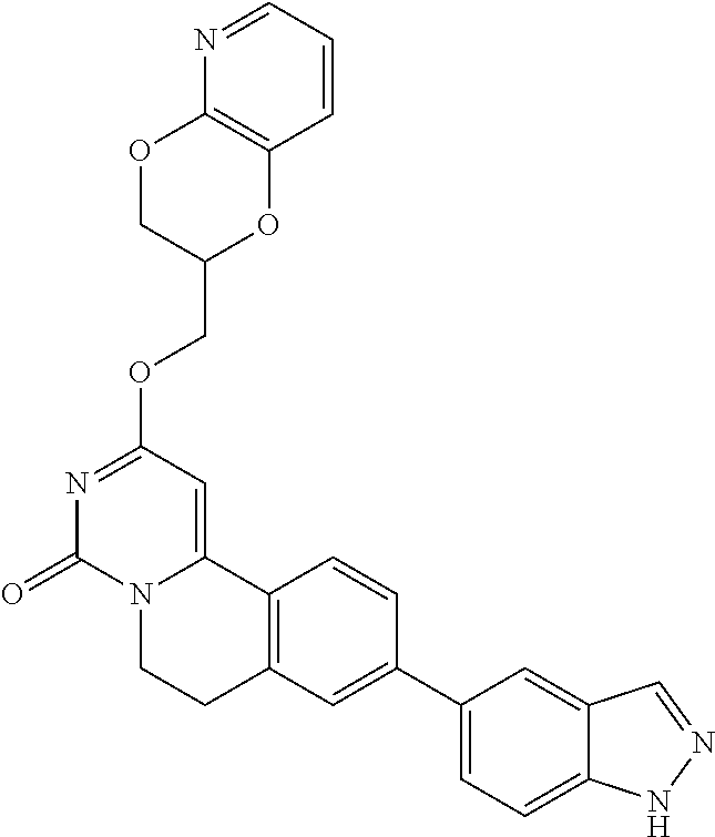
N1=C(OCC2OC3=C(OC2)N=CC=C3)C=C2N(C1=O)CCC1=C2C=CC(C2=CC=C3C(=C2)C=NN3)=C1
